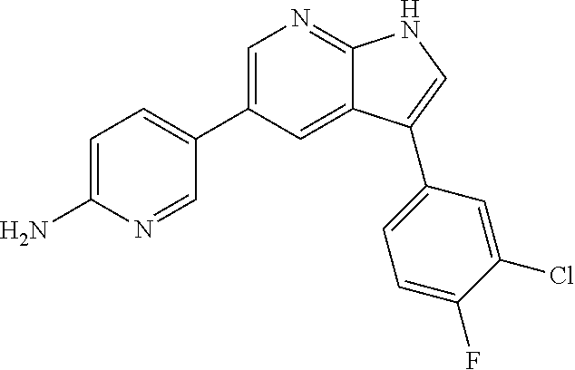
C1=C(C2=CC=C(N)N=C2)C=C2C(=N1)NC=C2C1=CC=C(F)C(Cl)=C1
